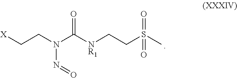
[X]CCN(C([NR1]CCS(C)(=O)=O)=O)N=O
